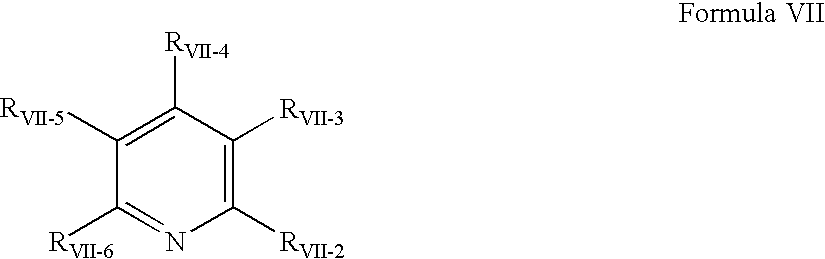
C1([RVII-6])=NC([RVII-2])=C([RVII-3])C([RVII-4])=C1[RVII-5]
